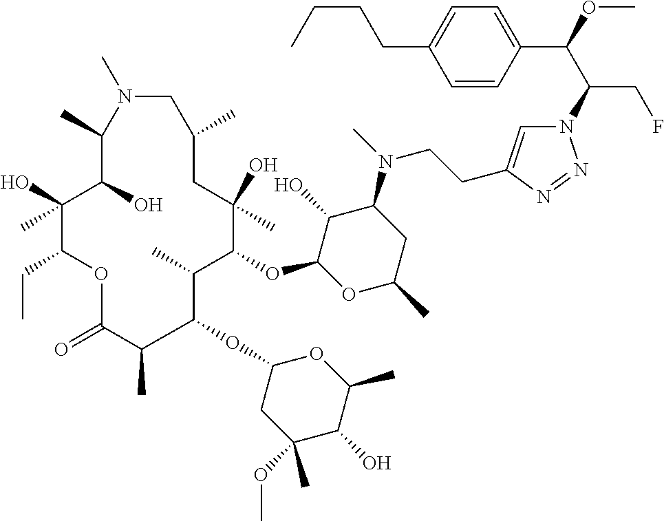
N1=NN(C(C(C2=CC=C(CCCC)C=C2)OC)CF)C=C1CCN(C1C(O)C(OC2C(C)C(OC3CC(OC)(C)C(O)C(C)O3)C(C)C(=O)OC(CC)C(O)(C)C(O)C(C)N(C)CC(C)CC2(O)C)OC(C)C1)C
